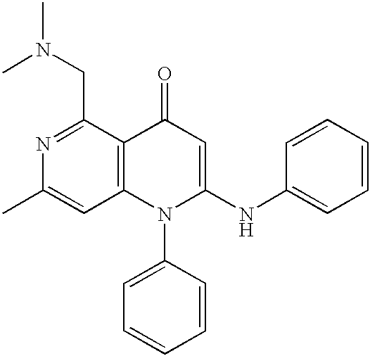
N1=C(CN(C)C)C2=C(C=C1C)N(C1=CC=CC=C1)C(NC1=CC=CC=C1)=CC2=O
